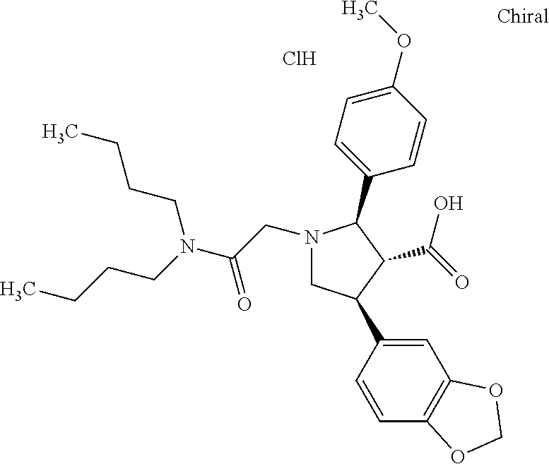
Cl.N1(CC(N(CCCC)CCCC)=O)CC(C2=CC3=C(C=C2)OCO3)C(C(=O)O)C1C1=CC=C(OC)C=C1
